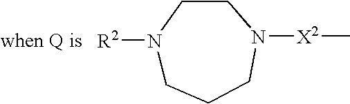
[R2]N1CCCN([X2]C)CC1
